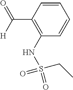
C1=CC(C(=O)[H])=C(NS(=O)(CC)=O)C=C1
